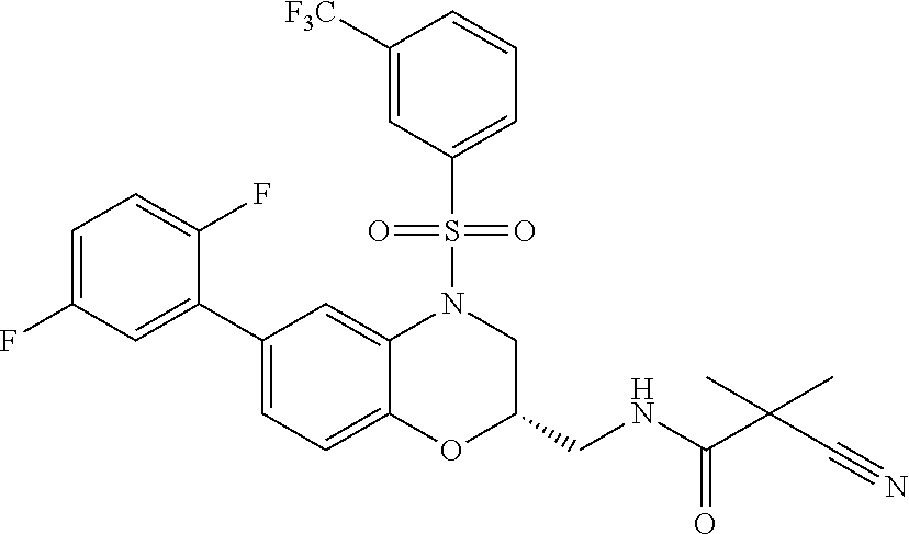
C1=C(F)C=C(C2=CC=C3C(=C2)N(S(C2=CC=CC([F3C])=C2)(=O)=O)CC(CNC(=O)C(C#N)(C)C)O3)C(F)=C1
